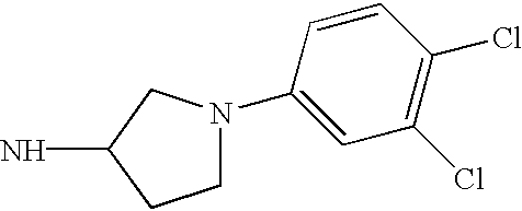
C1N(C2=CC(Cl)=C(Cl)C=C2)CC(N)C1
